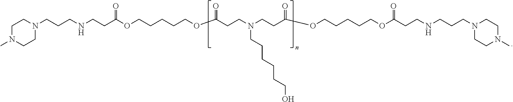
N1(CCCNCCC(OCCCCCOC(CCN(CCC(OCCCCCOC(CCNCCCN2CCN(C)CC2)=O)=O)CCCCCCO)=O)=O)CCN(C)CC1
